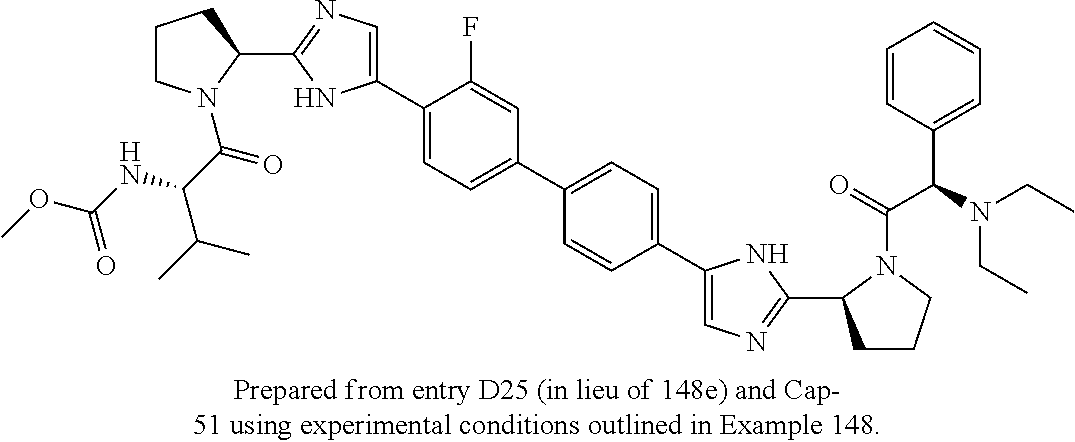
C1CN(C(C(NC(OC)=O)C(C)C)=O)C(C2=NC=C(C3=CC=C(C4=CC=C(C5=CN=C(C6CCCN6C(=O)C(N(CC)CC)C6=CC=CC=C6)N5)C=C4)C=C3F)N2)C1
